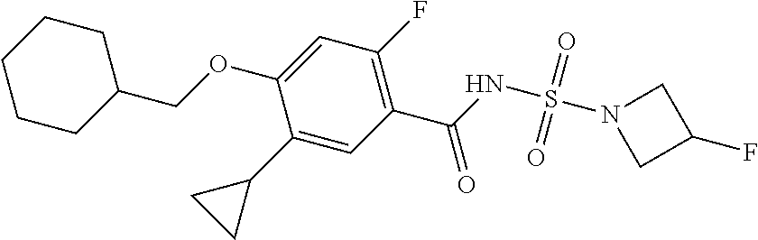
C(OC1=CC(F)=C(C(=O)NS(=O)(=O)N2CC(F)C2)C=C1C1CC1)C1CCCCC1
